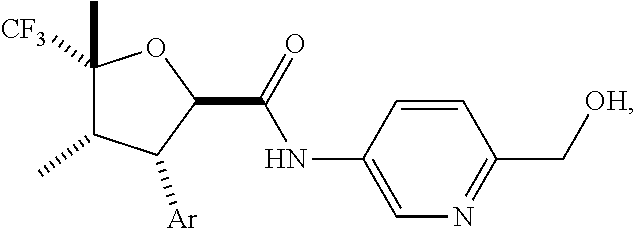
C1([CF3])(C)C(C)C([Ar])C(C(=O)NC2=CN=C(C[OH])C=C2)O1
